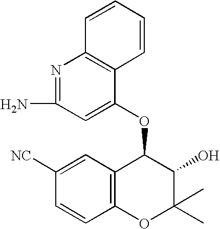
C1([NC])=CC2=C(C=C1)OC(C)(C)C(O)C2OC1=CC(N)=NC2=C1C=CC=C2
